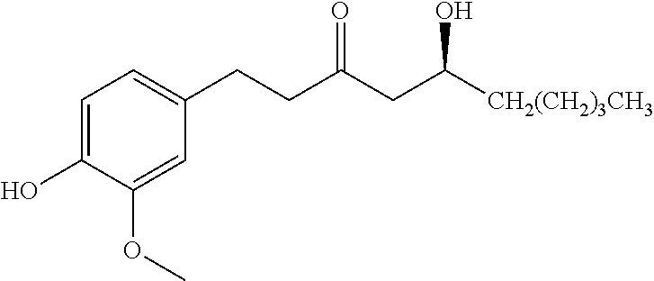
C1=C(O)C(OC)=CC(CCC(CC([CH2(CH2)3CH3])O)=O)=C1
